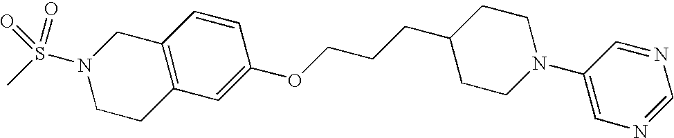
C12=C(C=C(OCCCC3CCN(C4=CN=CN=C4)CC3)C=C1)CCN(S(C)(=O)=O)C2
